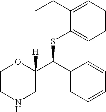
C1CNCC(C(SC2=CC=CC=C2CC)C2=CC=CC=C2)([H])O1
